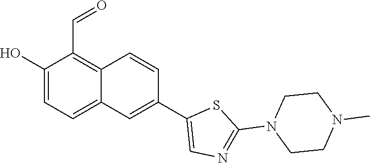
OC1=CC=C2C(=C1C=O)C=CC(C1=CN=C(N3CCN(C)CC3)S1)=C2
